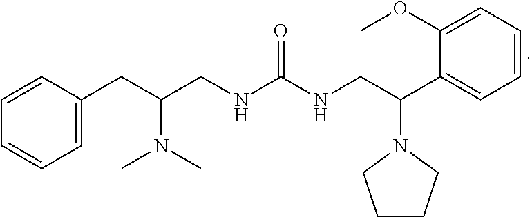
C1=C(CC(CNC(NCC(C2=CC=CC=C2OC)N2CCCC2)=O)N(C)C)C=CC=C1
